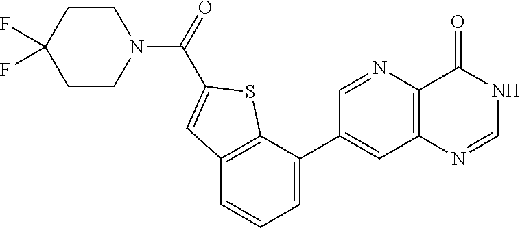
C1CN(C(=O)C2=CC3=C(S2)C(C2=CC4=C(N=C2)C(=O)NC=N4)=CC=C3)CCC1(F)F
